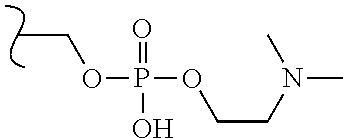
C(C)OP(OCCN(C)C)(=O)O
